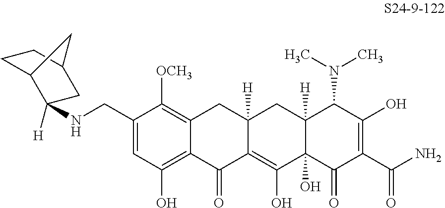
C1(CNC2([H])C3CCC(C2)C3)=CC(O)=C2C(=C1[OCH3])CC1([H])C(=C(O)C3(O)C([H])(C1)C(N(C)C)C(O)=C(C(N)=O)C3=O)C2=O
